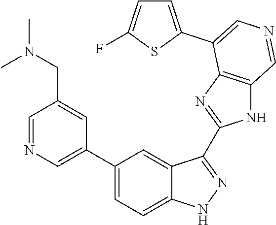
C1(C2=CN=CC(CN(C)C)=C2)=CC=C2C(=C1)C(C1=NC3=C(N1)C=NC=C3C1=CC=C(F)S1)=NN2
